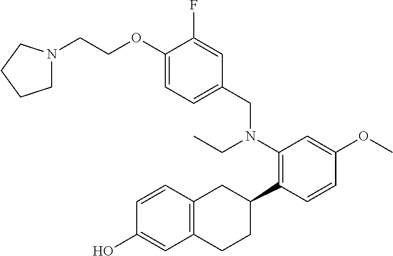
C(COC1=CC=C(CN(C2=C(C3CC4=C(CC3)C=C(O)C=C4)C=CC(OC)=C2)CC)C=C1F)N1CCCC1
